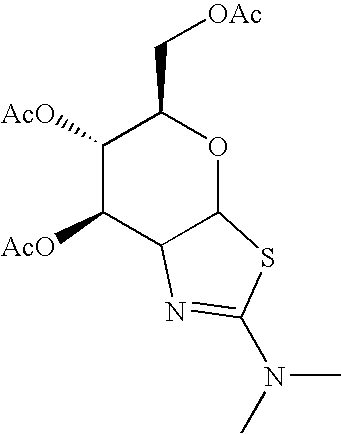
C1([AcO])C([AcO])C2C(OC1C[OAc])SC(N(C)C)=N2
